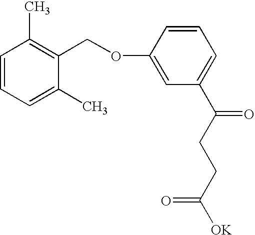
C1=C(OCC2=C(C)C=CC=C2C)C=CC=C1C(CCC([OK])=O)=O
